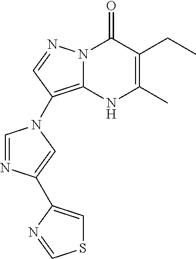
C1=NC(C2=CSC=N2)=CN1C1=C2N(N=C1)C(=O)C(CC)=C(C)N2
